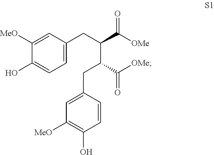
C1=C(CC(C([OMe])=O)C(CC2=CC([MeO])=C(O)C=C2)C([OMe])=O)C=C([MeO])C(O)=C1
